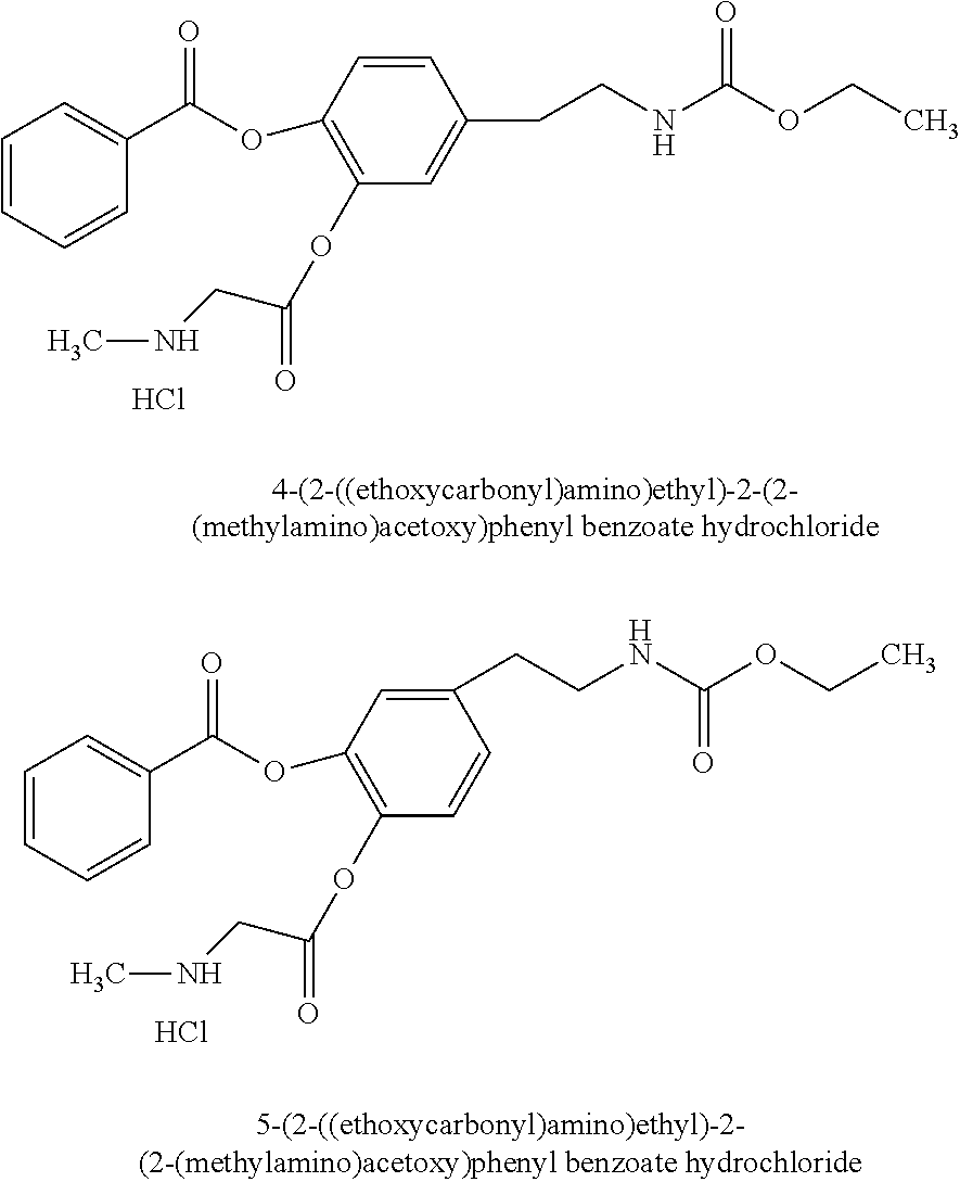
C1=CC=CC(C(OC2=C(OC(CNC)=O)C=C(CCNC(OCC)=O)C=C2)=O)=C1.Cl.Cl.C1=CC=CC(C(OC2=C(OC(CNC)=O)C=CC(CCNC(OCC)=O)=C2)=O)=C1
